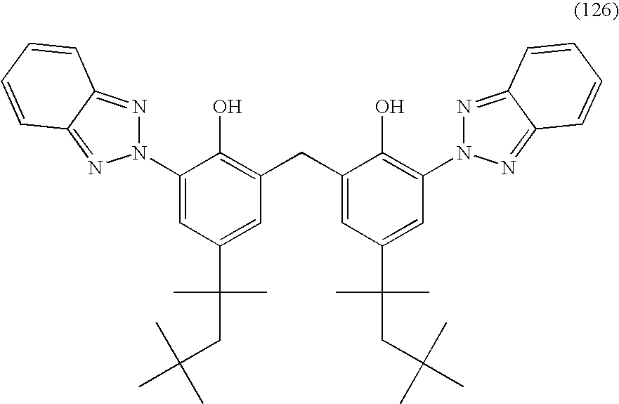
N1(C2=CC(C(CC(C)(C)C)(C)C)=CC(CC3=CC(C(CC(C)(C)C)(C)C)=CC(N4N=C5C(=N4)C=CC=C5)=C3O)=C2O)N=C2C(=N1)C=CC=C2
